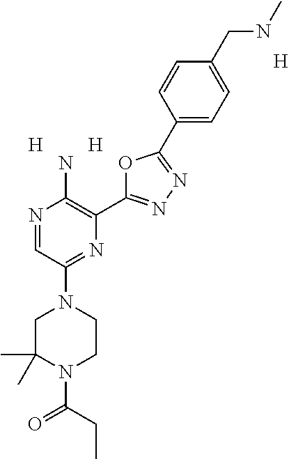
[H].[H].[H].C1C(C)(C)N(C(=O)CC)CCN1C1=NC(C2=NN=C(C3=CC=C(CNC)C=C3)O2)=C(N)N=C1
